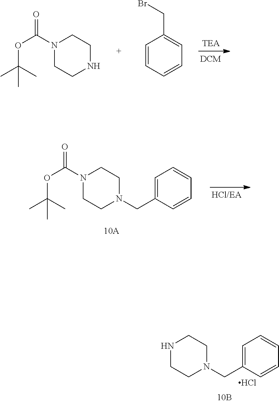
N1CCN(CC2=CC=CC=C2)CC1.Cl.N1(C(=O)OC(C)(C)C)CCNCC1.C1=CC=CC=C1CBr.N1(C(=O)OC(C)(C)C)CCN(CC2=CC=CC=C2)CC1
